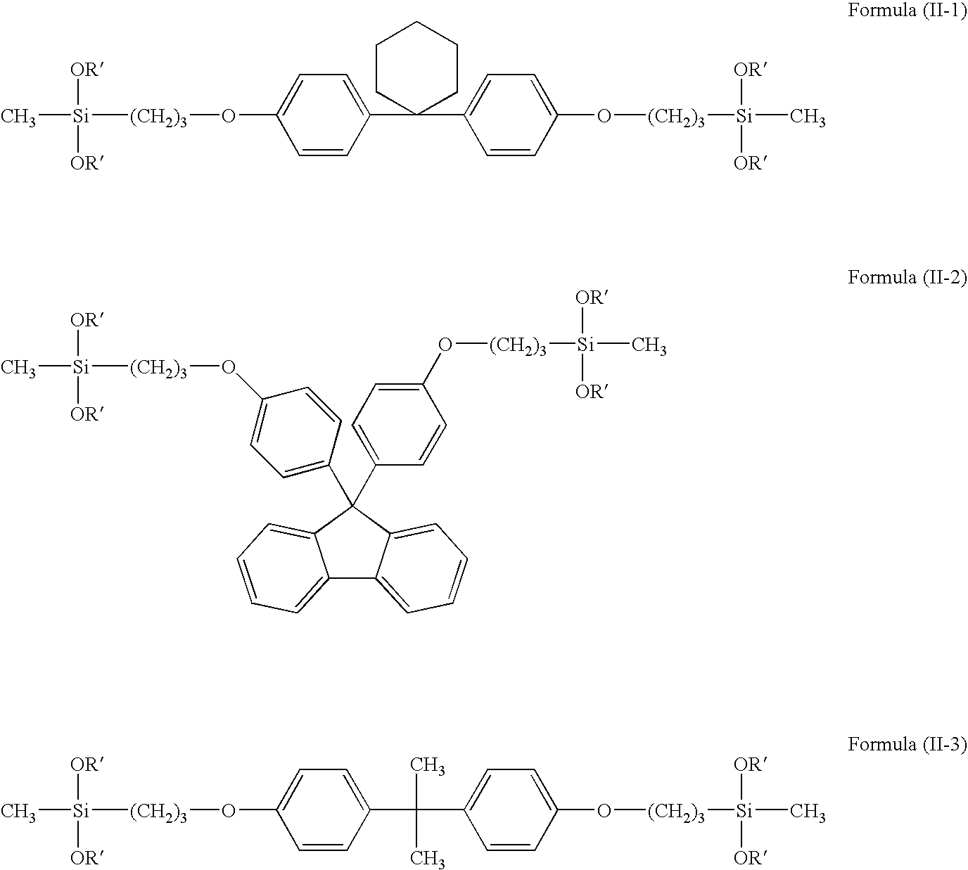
C1=CC(C2(C3=CC=C(O[(CH2)3][Si]([OR])([OR])C)C=C3)CCCCC2)=CC=C1O[(CH2)3][Si]([OR])(C)[OR].C1=CC(C(C2=CC=C(O[(CH2)3][Si]([OR])([OR])C)C=C2)(C)C)=CC=C1O[(CH2)3][Si]([OR])(C)[OR].[(CH2)3]([Si]([OR])([OR])C)OC1=CC=C(C2(C3=CC=C(O[(CH2)3][Si]([OR])(C)[OR])C=C3)C3=CC=CC=C3C3=CC=CC=C32)C=C1
